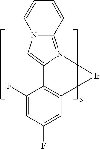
N12C(=N3C(=C1)C1=C(C=C(F)C=C1F)[Ir]3)C=CC=C2
